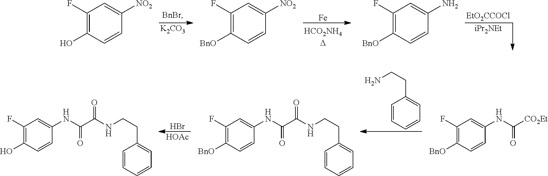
[K2CO3].C1(F)=C(O)C=CC([NO2])=C1.[Fe].C1(F)=C([BnO])C=CC([NO2])=C1.[EtO2CCOCl].[iPr2NEt].C1(F)=C([BnO])C=CC(N)=C1.Br.[HOAc].C1(F)=C(O)C=CC(NC(C(NCCC2=CC=CC=C2)=O)=O)=C1.C1(F)=C([BnO])C=CC(NC([CO2Et])=O)=C1.C1=CC=CC=C1CCN.C1(F)=C([BnO])C=CC(NC(C(NCCC2=CC=CC=C2)=O)=O)=C1
